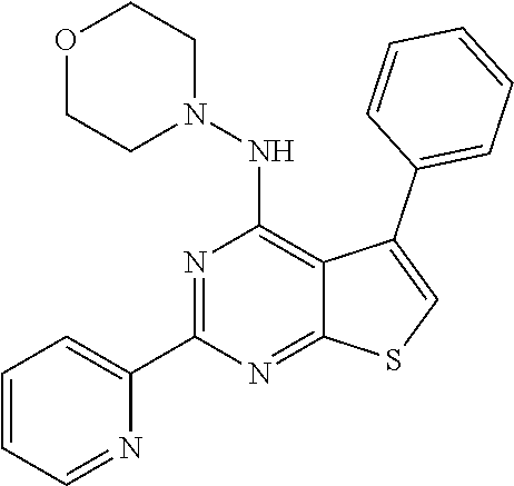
C1=CC=NC(C2=NC(NN3CCOCC3)=C3C(=N2)SC=C3C2=CC=CC=C2)=C1
